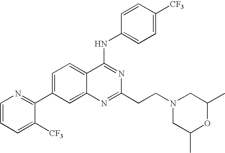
C1=CC=C([CF3])C(C2=CC=C3C(=C2)N=C(CCN2CC(C)OC(C)C2)N=C3NC2=CC=C([CF3])C=C2)=N1
